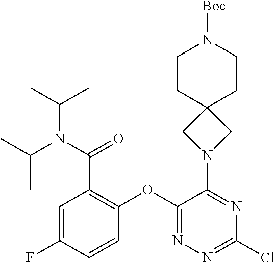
C1CC2(CCN1[Boc])CN(C1=NC(Cl)=NN=C1OC1=C(C(N(C(C)C)C(C)C)=O)C=C(F)C=C1)C2
